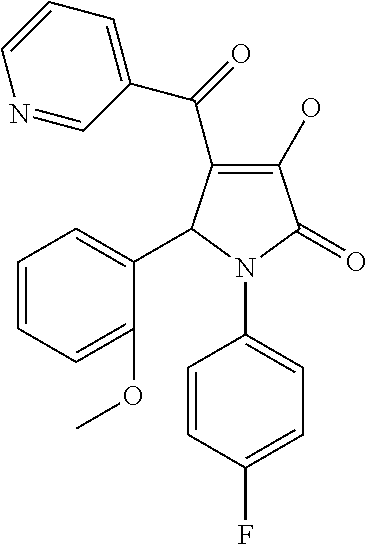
C1(O)=C(C(C2=CC=CN=C2)=O)C(C2=CC=CC=C2OC)N(C2=CC=C(F)C=C2)C1=O
